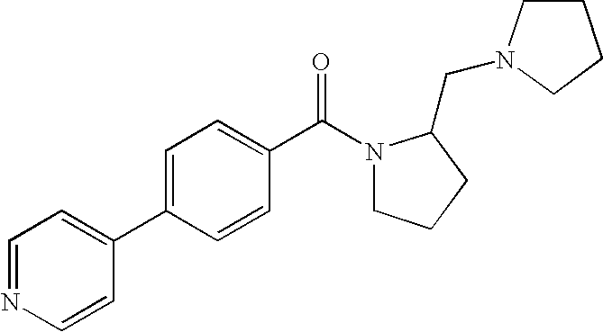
C1=NC=CC(C2=CC=C(C(N3CCCC3CN3CCCC3)=O)C=C2)=C1
